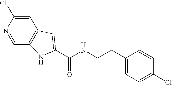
C1=C(Cl)N=CC2=C1C=C(C(NCCC1=CC=C(Cl)C=C1)=O)N2
